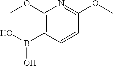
C1(OC)=C(B(O)O)C=CC(OC)=N1
